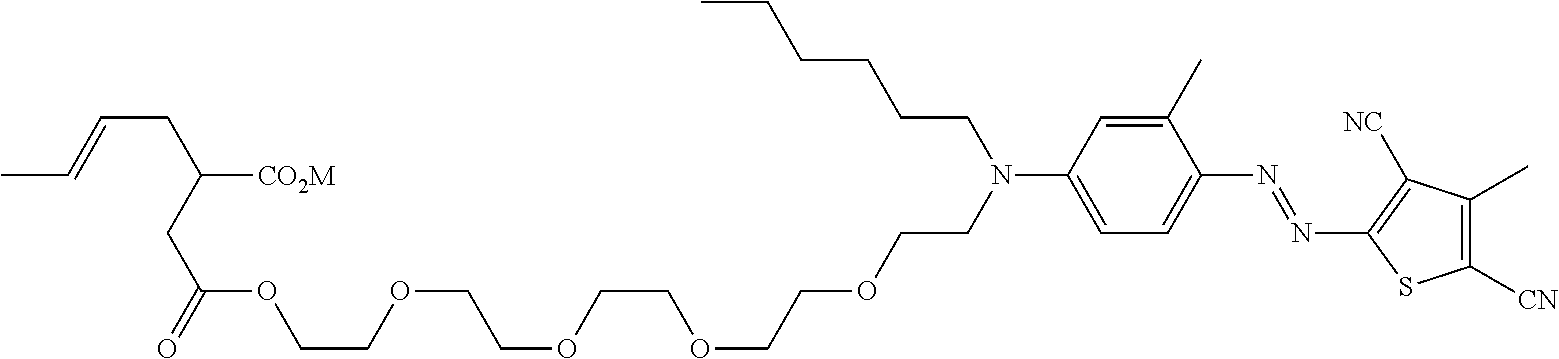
C(COCCOCCN(CCCCCC)C1=CC=C(N=NC2=C([NC])C(C)=C([CN])S2)C(C)=C1)OCCOCCOC(CC(CC=CC)[CO2M])=O
